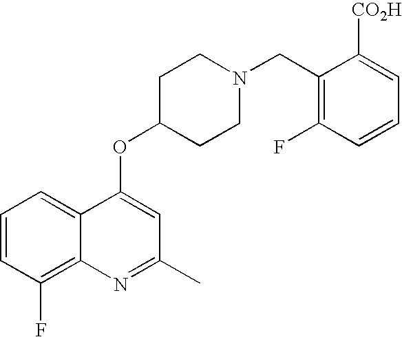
C1=CC(F)=C2C(=C1)C(OC1CCN(CC3=C(F)C=CC=C3[CO2H])CC1)=CC(C)=N2
